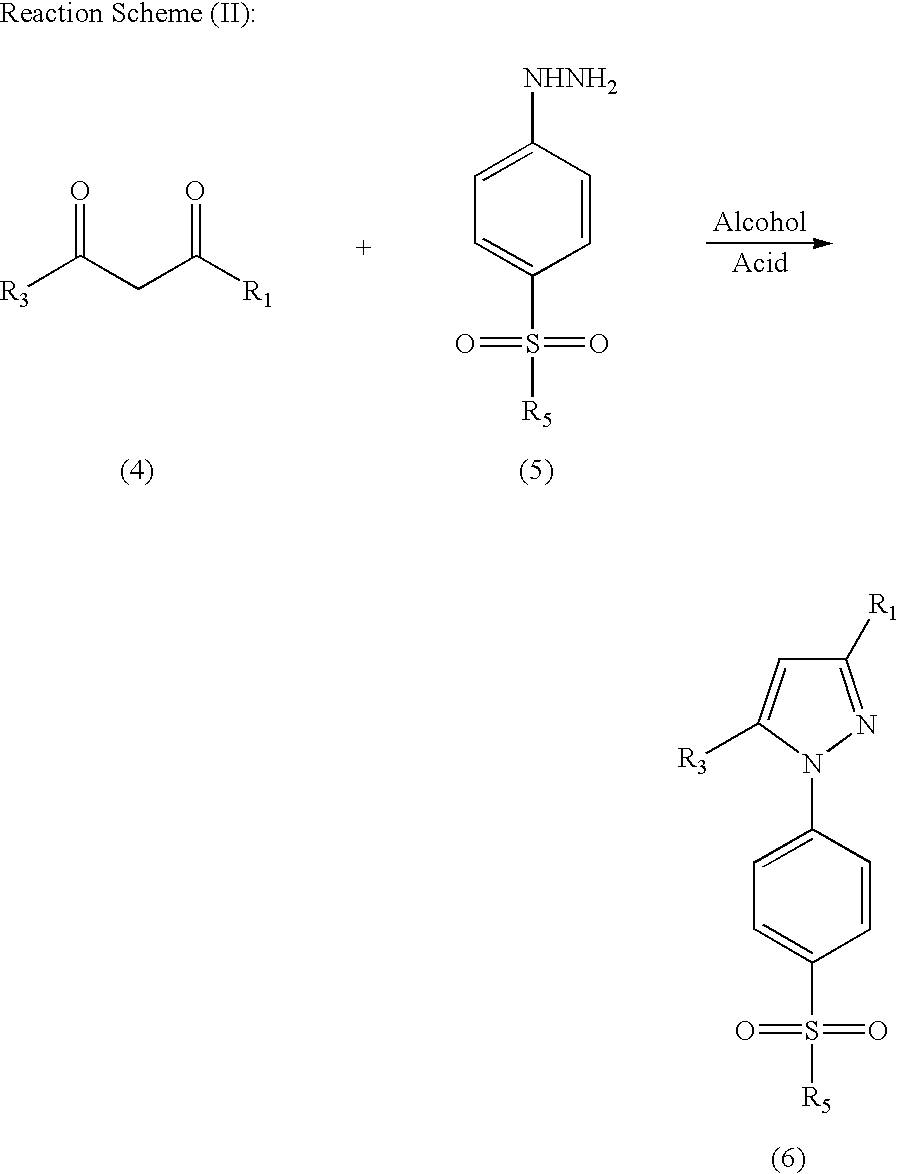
C1=C(N2C([R3])=CC([R1])=N2)C=CC(S(=O)(=O)[R5])=C1.C1=C([NHNH2])C=CC(S(=O)(=O)[R5])=C1.C([R3])(CC([R1])=O)=O
